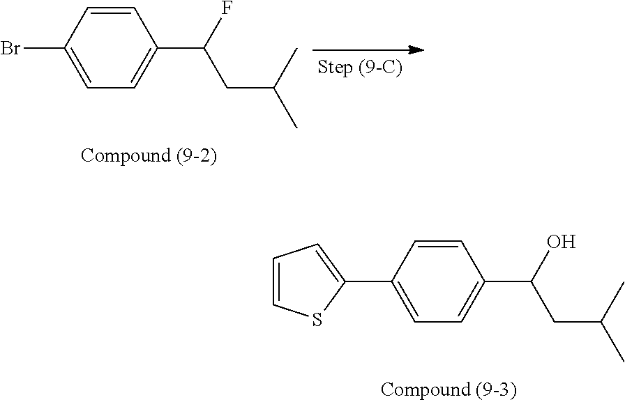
C1=CC(Br)=CC=C1C(F)CC(C)C.C1=CC(C2=CC=CS2)=CC=C1C(O)CC(C)C
